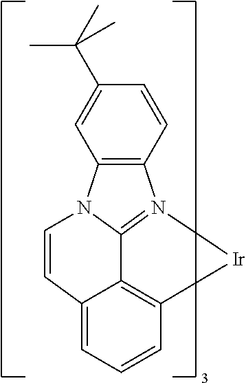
C12=N3[Ir]C4=C1C(=CC=C4)C=CN2C1=C3C=CC(C(C)(C)C)=C1
